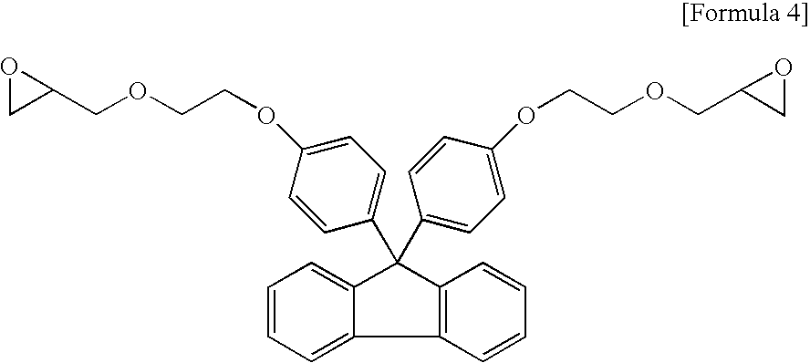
C1=CC=C2C(=C1)C(C1=CC=C(OCCOCC3OC3)C=C1)(C1=CC=C(OCCOCC3CO3)C=C1)C1=C2C=CC=C1
